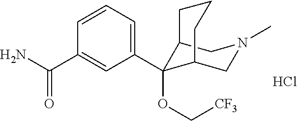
C12C(OC[CF3])(C3=CC=CC(C(=O)N)=C3)C(CN(C)C1)CCC2.Cl
